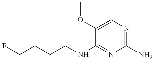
C(CCCNC1=NC(N)=NC=C1OC)F
